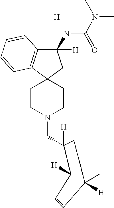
[H].C1CN(CC2([H])C3([H])C4(C([H])(C=C3)C4)C2)CCC12CC(NC(=O)N(C)C)([H])C1=C2C=CC=C1
